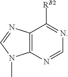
C12=C(N=CN=C1[RB2])N(C)C=N2
